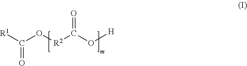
C(O[R2]C(O[H])=O)([R1])=O
